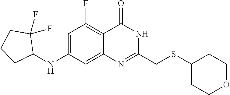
C1(NC2C(F)(F)CCC2)=CC(F)=C2C(=C1)N=C(CSC1CCOCC1)NC2=O
